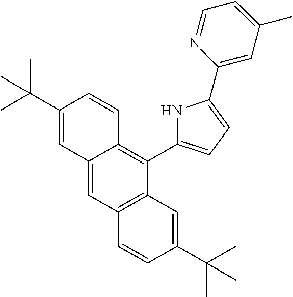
C12=CC3=C(C(C4=CC=C(C5=CC(C)=CC=N5)N4)=C1C=CC(C(C)(C)C)=C2)C=C(C(C)(C)C)C=C3
